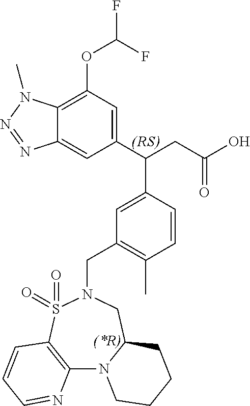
C1(C(CC(O)=O)C2=CC(CN3CC4N(C5=C(S3(=O)=O)C=CC=N5)CCCC4)=C(C)C=C2)=CC(OC(F)F)=C2C(=C1)N=NN2C
